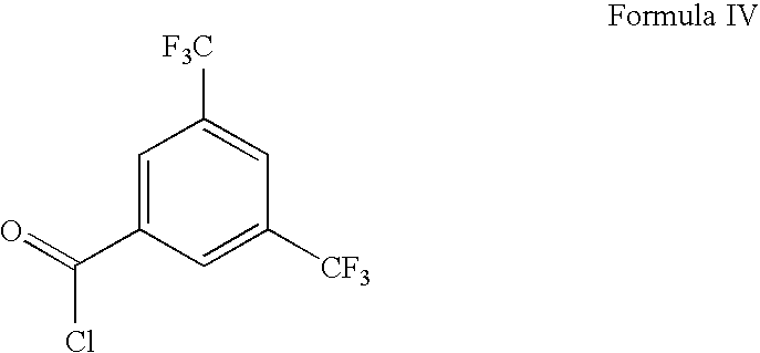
C1=C(C(=O)Cl)C=C([CF3])C=C1[F3C]
